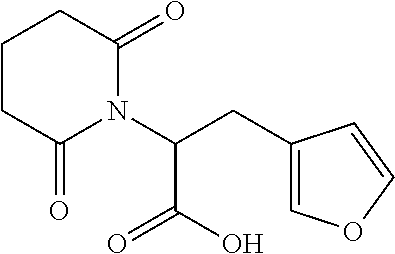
C1(CC(N2C(=O)CCCC2=O)C(O)=O)=COC=C1
